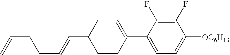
C1(F)=C(F)C(C2=CCC(C=CCCC=C)CC2)=CC=C1[OC6H13]
